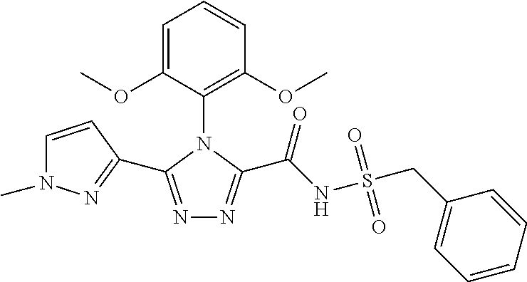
N1=C(C2=NN(C)C=C2)N(C2=C(OC)C=CC=C2OC)C(C(NS(CC2=CC=CC=C2)(=O)=O)=O)=N1
